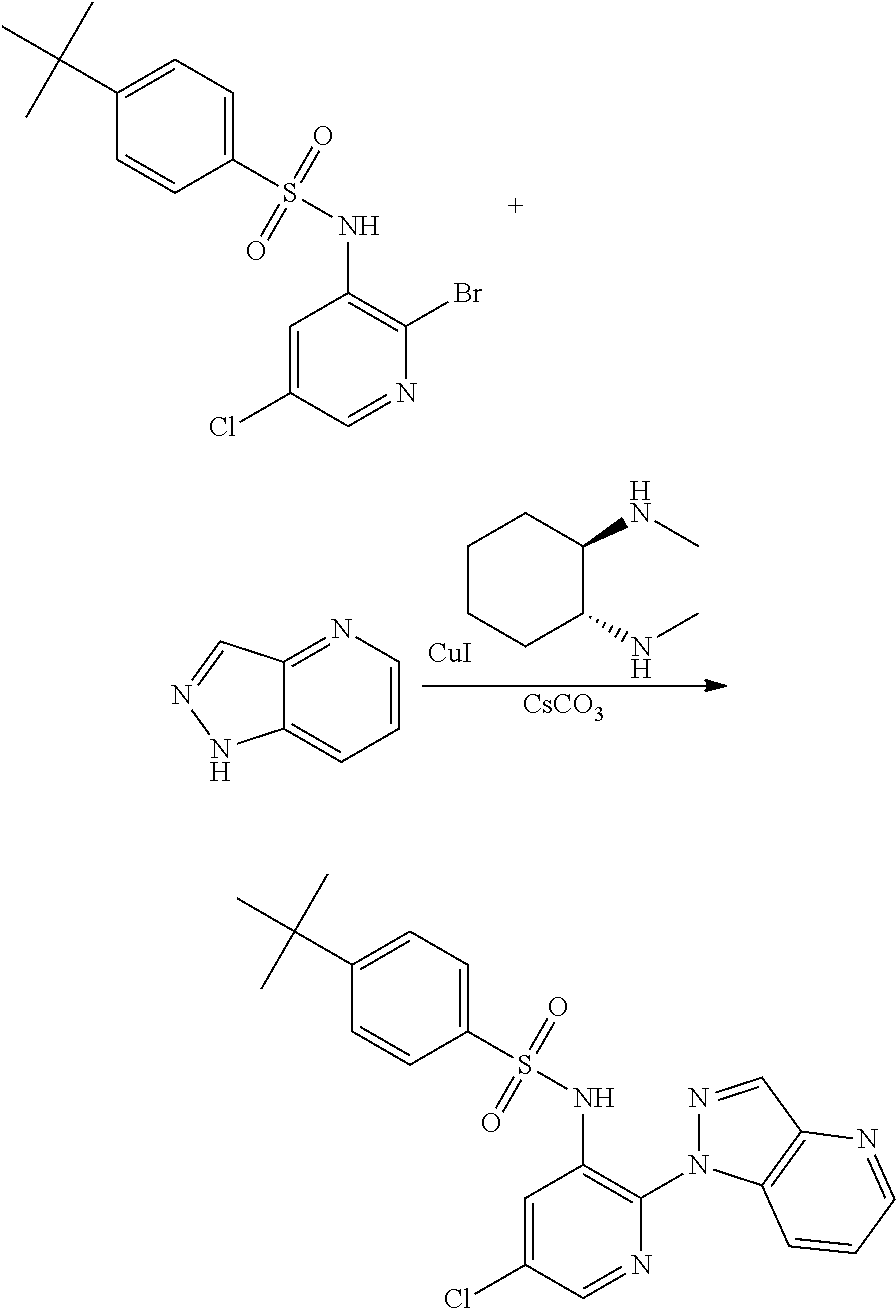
C1=C(Cl)C=NC(Br)=C1NS(C1=CC=C(C(C)(C)C)C=C1)(=O)=O.C1CCC(NC)C(NC)C1.[CuI].C12=NC=CC=C1NN=C2.[CsCO3].C1=C(Cl)C=NC(N2N=CC3=C2C=CC=N3)=C1NS(C1=CC=C(C(C)(C)C)C=C1)(=O)=O
